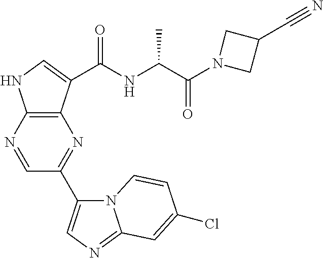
C1=NC2=C(N=C1C1=CN=C3N1C=CC(Cl)=C3)C(C(NC(C(N1CC(C#N)C1)=O)C)=O)=CN2
